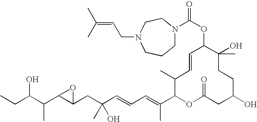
CCC(C(C1C(CC(C=CC=C(C2OC(=O)CC(O)CCC(O)(C)C(OC(=O)N3CCCN(CC=C(C)C)CC3)C=CC2C)C)(O)C)O1)C)O
